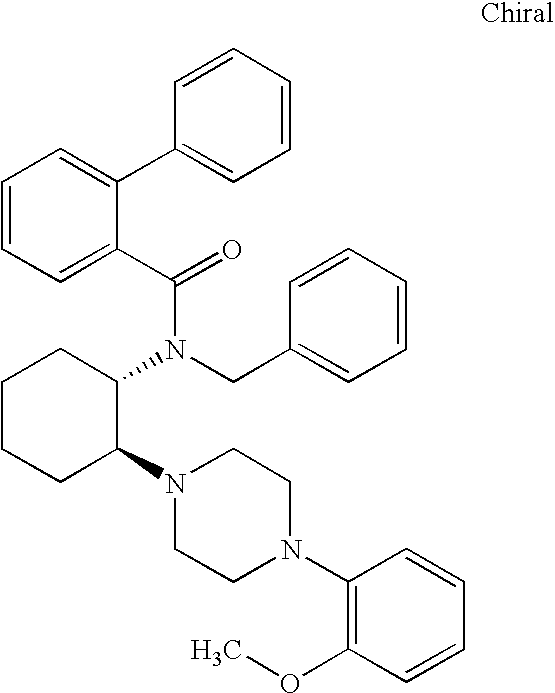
C1=C(C(N(C2CCCCC2N2CCN(C3=C(OC)C=CC=C3)CC2)CC2=CC=CC=C2)=O)C(C2=CC=CC=C2)=CC=C1
